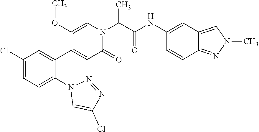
C1(OC)=CN(C(C(NC2=CC3=CN(C)N=C3C=C2)=O)C)C(=O)C=C1C1=CC(Cl)=CC=C1N1C=C(Cl)N=N1
